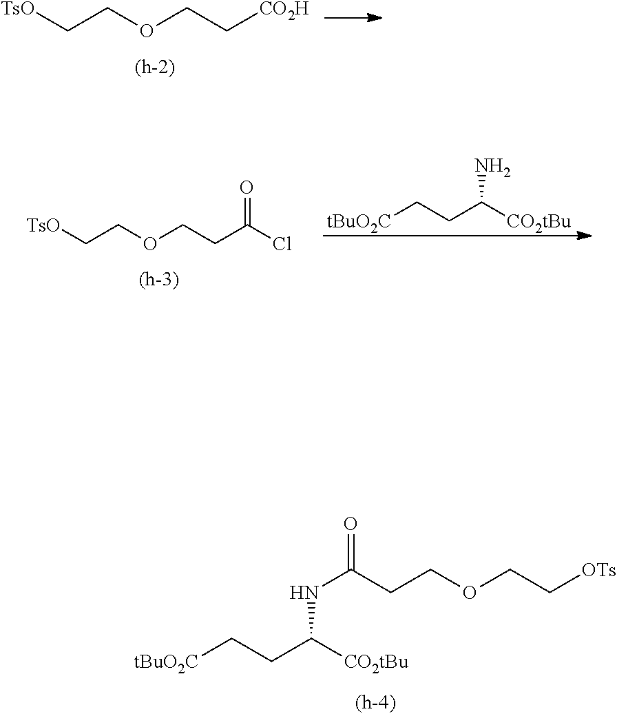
[tBuO2C]CCC([CO2tBu])NC(=O)CCOCC[OTs].[TsO]CCOCC[CO2H].[TsO]CCOCCC(Cl)=O.[tBuO2C]CCC([CO2tBu])N
